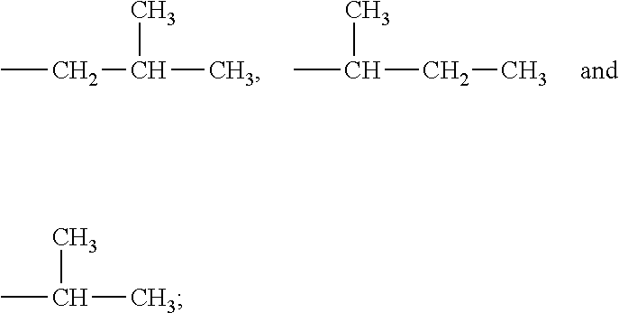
C(C)(C)C.CCC(C)C.CC(CC)C
